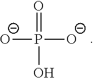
[O-]P(=O)([O-])O
